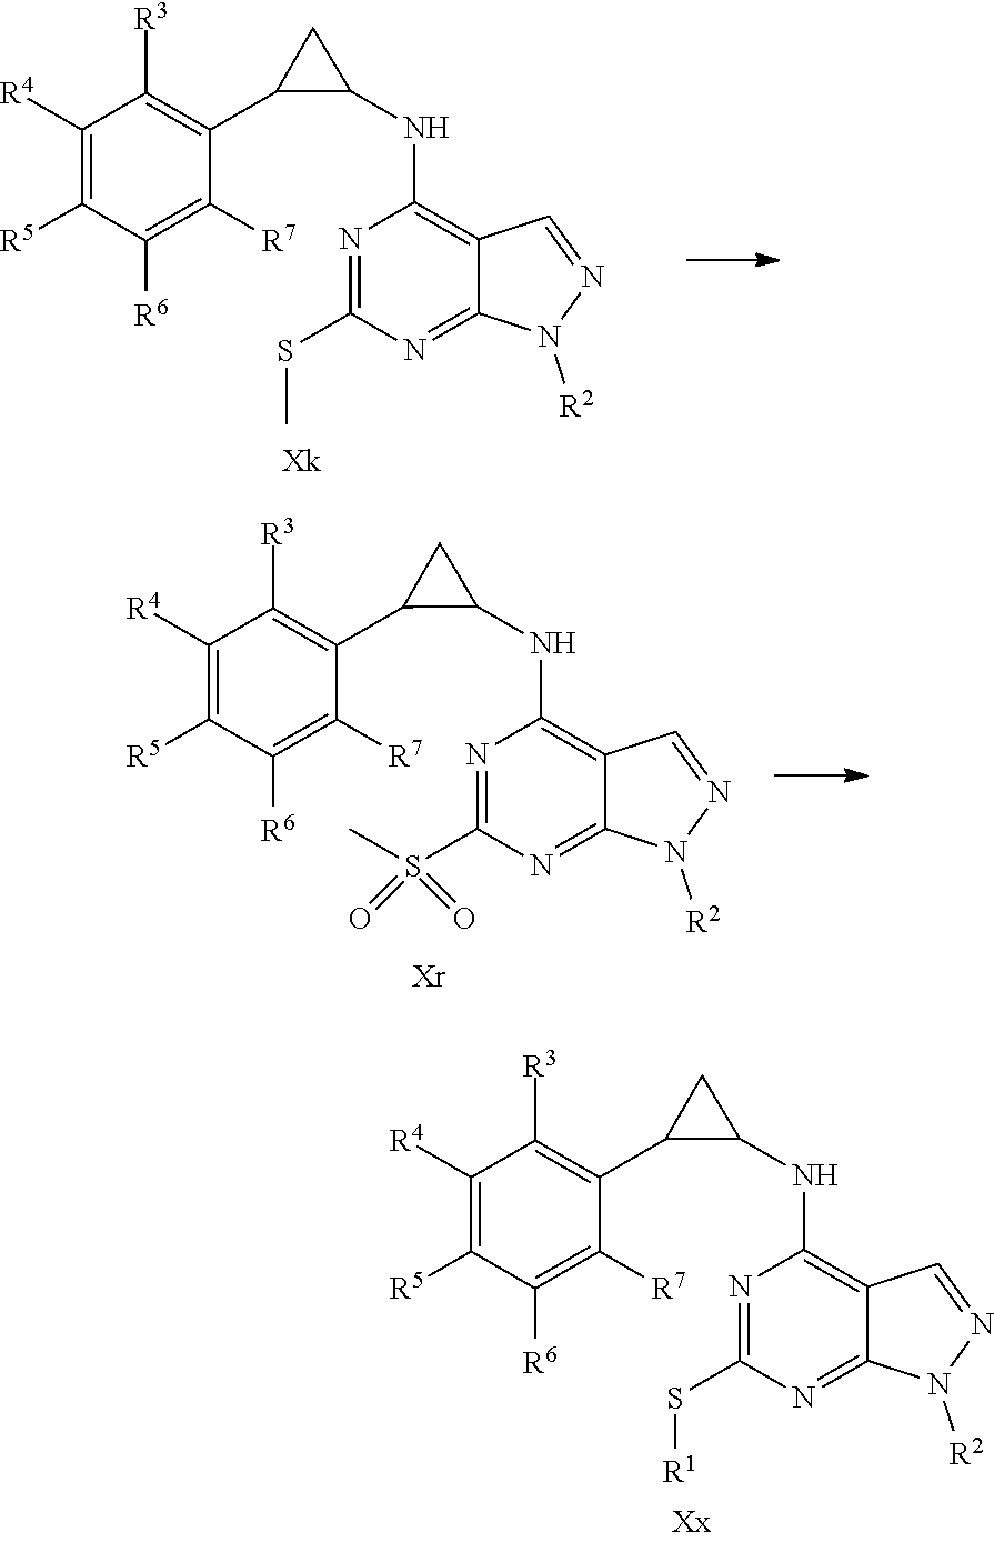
C1(S[R1])=NC(NC2C(C3=C([R3])C([R4])=C([R5])C([R6])=C3[R7])C2)=C2C(=N1)N([R2])N=C2.C1(SC)=NC(NC2C(C3=C([R3])C([R4])=C([R5])C([R6])=C3[R7])C2)=C2C(=N1)N([R2])N=C2.C1(S(=O)(C)=O)=NC(NC2C(C3=C([R3])C([R4])=C([R5])C([R6])=C3[R7])C2)=C2C(=N1)N([R2])N=C2
